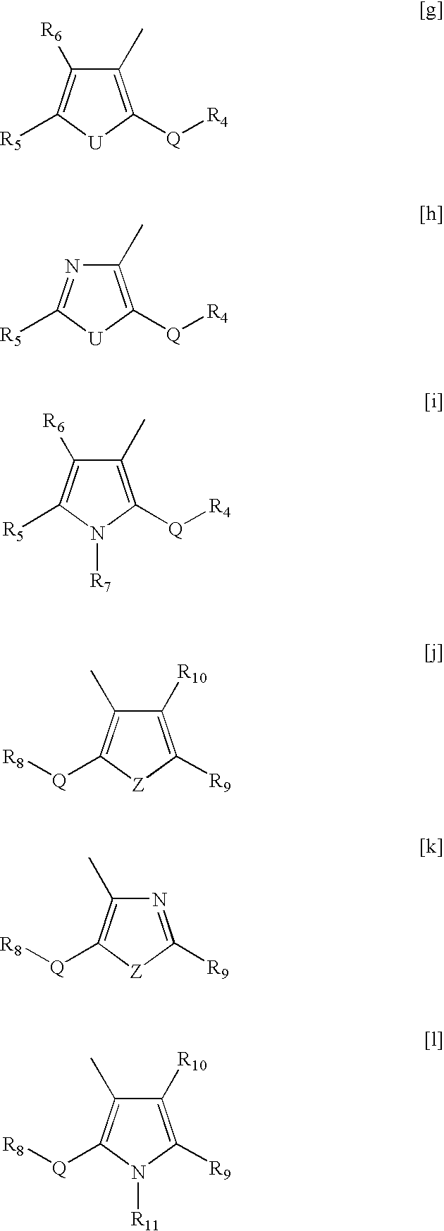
C1(C)=C([Q][R4])[U]C([R5])=C1[R6].C1(C)=C([Q][R4])[U]C([R5])=N1.C1(C)=C([Q][R4])N([R7])C([R5])=C1[R6].C1([R10])=C([R9])[Z]C([Q][R8])=C1C.N1=C([R9])[Z]C([Q][R8])=C1C.C1([R10])=C([R9])N([R11])C([Q][R8])=C1C
